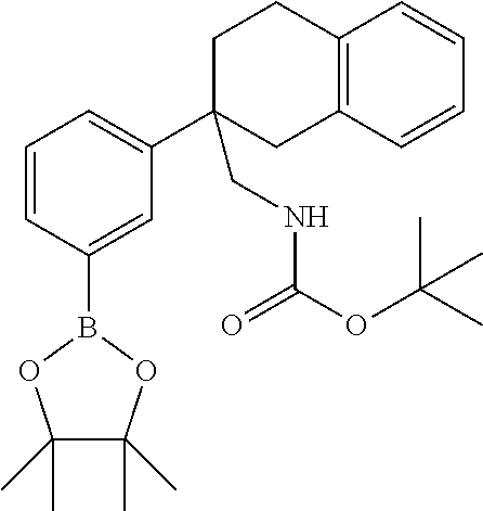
C1(B2OC(C)(C)C(C)(C)O2)=CC(C2(CNC(OC(C)(C)C)=O)CC3=C(CC2)C=CC=C3)=CC=C1
